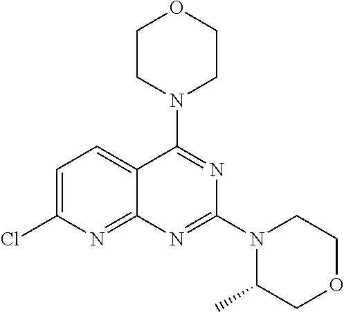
C1CN(C2=NC(N3CCOCC3C)=NC3=NC(Cl)=CC=C23)CCO1
